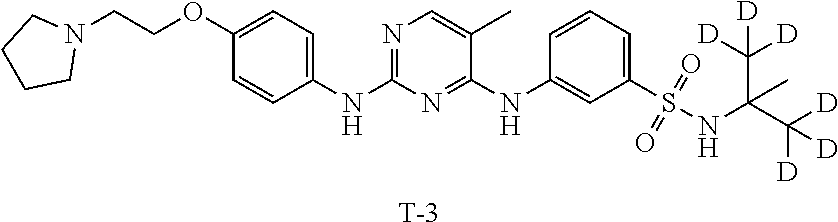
N(C(C([D])([D])[D])(C([D])([D])[D])C)S(C1=CC=CC(NC2=NC(NC3=CC=C(OCCN4CCCC4)C=C3)=NC=C2C)=C1)(=O)=O.[T]
